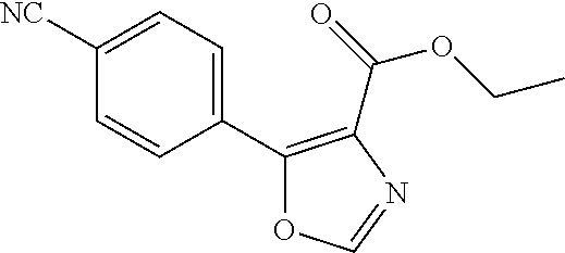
C1([NC])=CC=C(C2=C(C(=O)OCC)N=CO2)C=C1
